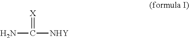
[X]=C(N)[NHY]
